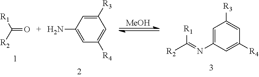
C(=O)([R2])[R1].[MeOH].C1=C(N)C=C([R3])C=C1[R4].C1=C(N=C([R1])[R2])C=C([R4])C=C1[R3]
